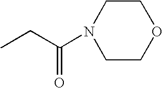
CCC(=O)N1CCOCC1
